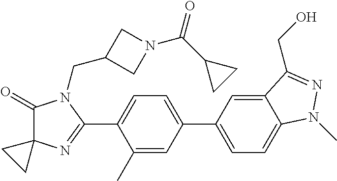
C1(=O)C2(N=C(C3=CC=C(C4=CC=C5C(=C4)C(CO)=NN5C)C=C3C)N1CC1CN(C(C3CC3)=O)C1)CC2
